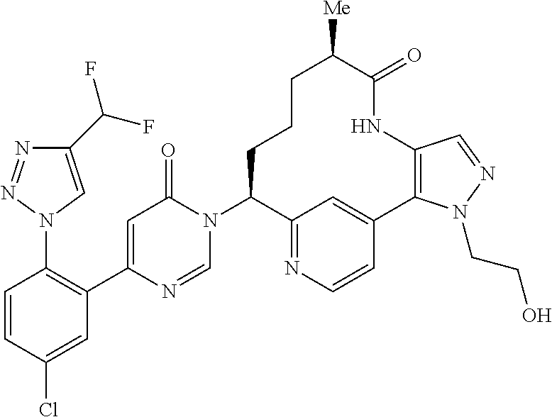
C1(C(F)F)=CN(C2=C(C3=CC(=O)N(C4C5=NC=CC(=C5)C5=C(C=NN5CCO)NC(=O)C([Me])CCC4)C=N3)C=C(Cl)C=C2)N=N1
